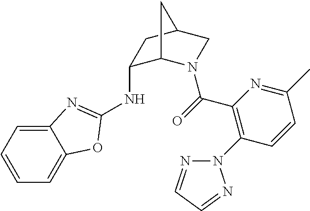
N(C1C2N(C(=O)C3=C(N4N=CC=N4)C=CC(C)=N3)CC(C1)C2)C1=NC2=CC=CC=C2O1
